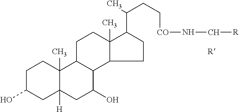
C1C(O)CC2([H])C(C)(C1)C1C(C(O)C2)C2C(C)(CC1)C(C(C)CC[CO]NC[R])CC2.[R]
